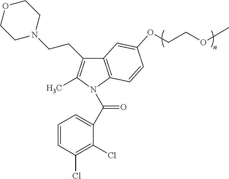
C12=C(N(C(C3=CC=CC(Cl)=C3Cl)=O)C(C)=C1CCN1CCOCC1)C=CC(OCCOC)=C2
